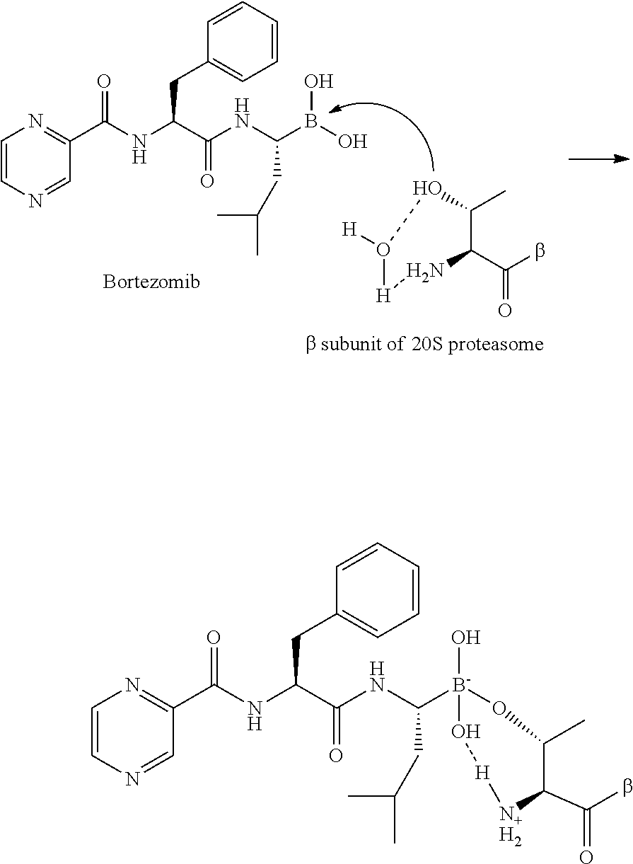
C1(C)C(C(b)=O)N[H]O([H])O1.C1=CN=CC(C(NC(C(NC(B(O)O)CC(C)C)=O)CC2=CC=CC=C2)=O)=N1.C1=CN=CC(C(NC(C(NC([B-]2(O)O[H][N+H2]C(C(b)=O)C(C)O2)CC(C)C)=O)CC2=CC=CC=C2)=O)=N1
